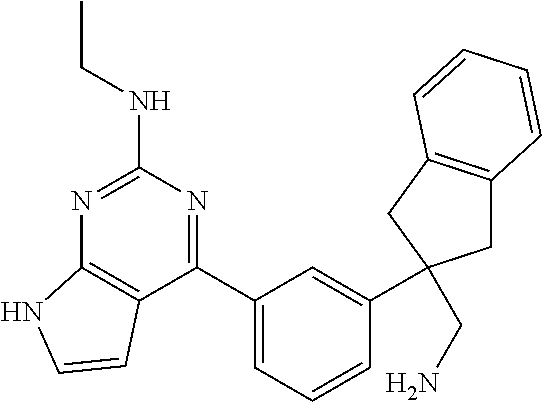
C1(C2=CC=CC(C3(CN)CC4=C(C3)C=CC=C4)=C2)=NC(NCC)=NC2=C1C=CN2
